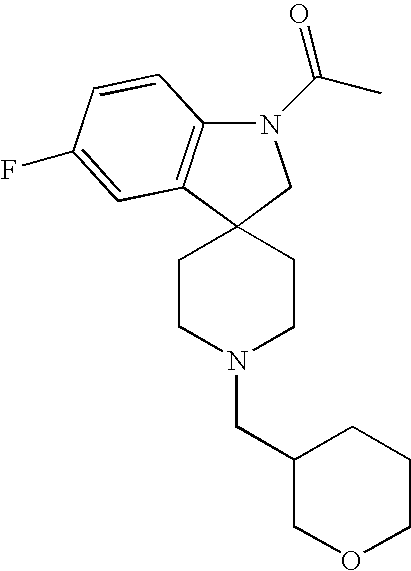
C12(CCN(CC3COCCC3)CC1)CN(C(C)=O)C1=C2C=C(F)C=C1
